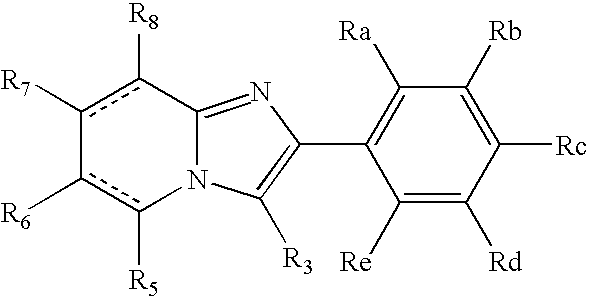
c1([R7])c([R8])C2=NC(C3=C([Ra])C([Rb])=C([Rc])C([Rd])=C3[Re])=C([R3])N2c([R5])c-1[R6]
